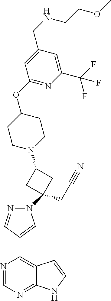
N1=CN=C2C(=C1C1=CN(C3(CC#N)CC(N4CCC(OC5=NC(C(F)(F)F)=CC(CNCCOC)=C5)CC4)C3)N=C1)C=CN2
